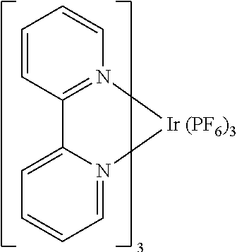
C1=CC=C2N(=C1)[Ir (PF6)3]N1=C2C=CC=C1
